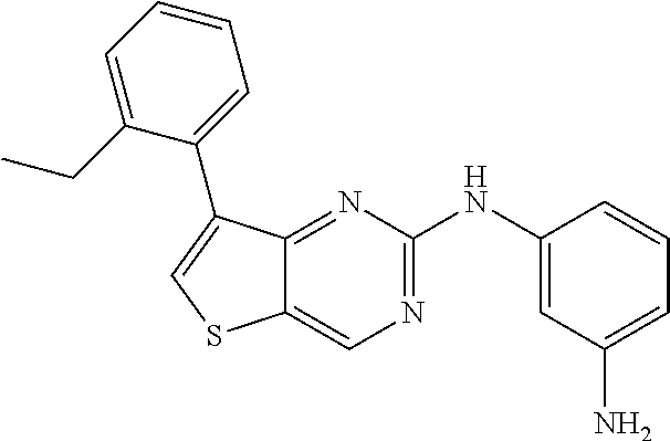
C1=C(N)C=C(NC2=NC=C3C(=N2)C(C2=CC=CC=C2CC)=CS3)C=C1
